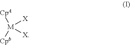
[CpA][M]([Cpb])([X])[X]
